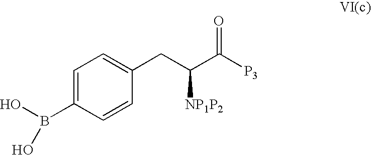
C1=C(B(O)O)C=CC(CC(C([P3])=O)[NP1P2])=C1
